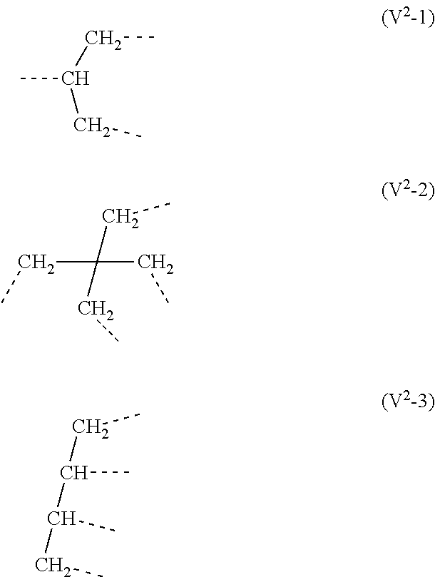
CC(CC)CC.C(C(CC)(CC)CC)C.C(C)C(C)C(C)CC
